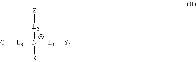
[G][L3][N+]([L1][Y1])([L2][Z])[R1]
